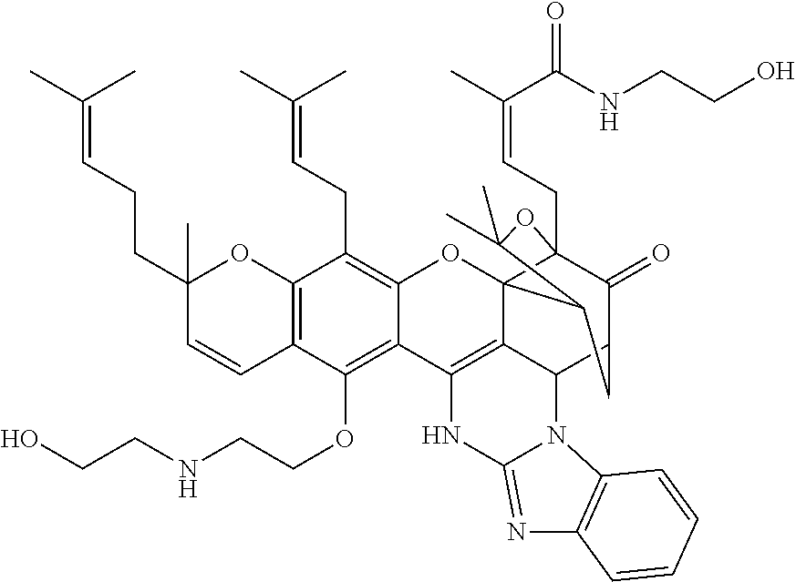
C12=C(C(OCCNCCO)=C3C(=C1CC=C(C)C)OC14C5=C3NC3=NC6=C(N3C5C3C(=O)C1(CC=C(C(=O)NCCO)C)OC(C)(C)C4C3)C=CC=C6)C=CC(CCC=C(C)C)(C)O2
